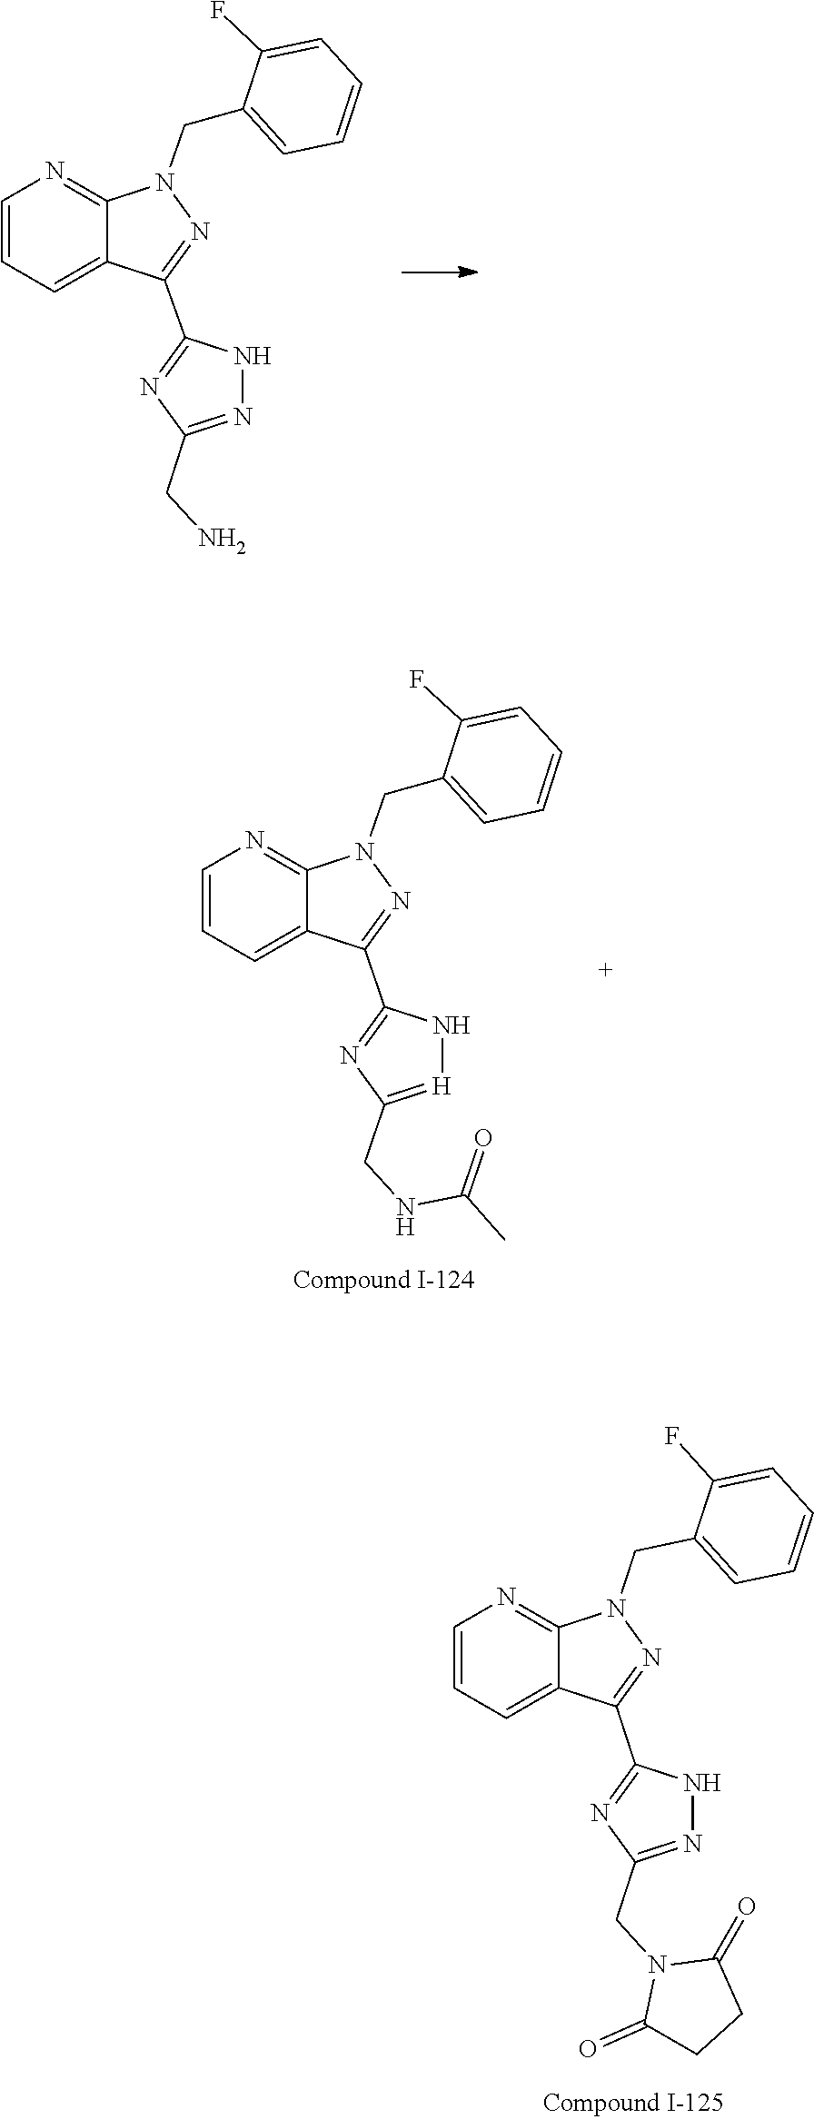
C1(CN2N=C(C3=NC(CN)=NN3)C3=CC=CN=C23)=CC=CC=C1F.C1=C(F)C(CN2N=C(C3=NC(CN4C(=O)CCC4=O)=NN3)C3=CC=CN=C23)=CC=C1.C1(F)=CC=CC=C1CN1N=C(C2=NC(CNC(=O)C)=[H]N2)C2=CC=CN=C12
